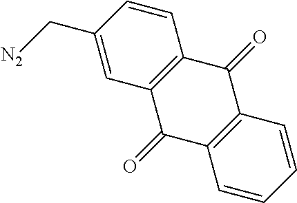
C1=CC(C[N2])=CC2=C1C(=O)C1=C(C2=O)C=CC=C1
